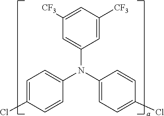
C1=C(Cl)C=CC(N(C2=CC=C(Cl)C=C2)C2=CC([CF3])=CC([CF3])=C2)=C1
